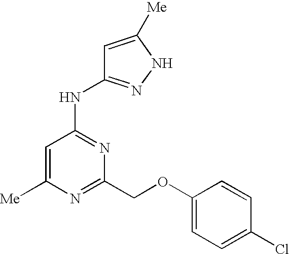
[Me]C1=CC(NC2=NNC([Me])=C2)=NC(COC2=CC=C(Cl)C=C2)=N1
